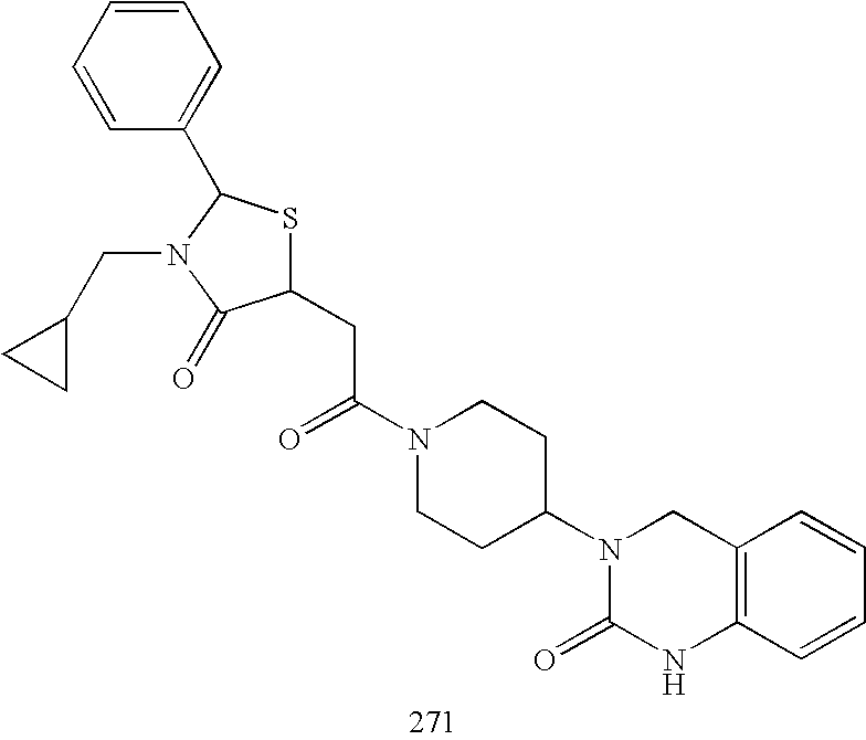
C1(CC(N2CCC(N3C(=O)NC4=C(C3)C=CC=C4)CC2)=O)SC(C2=CC=CC=C2)N(CC2CC2)C1=O
